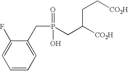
C(P(=O)(O)CC([CO2H])CC[CO2H])C1=CC=CC=C1F
